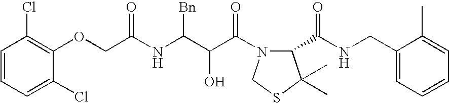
C1(OCC(NC(C(C(=O)N2C(C(NCC3=CC=CC=C3C)=O)C(C)(C)SC2)O)[Bn])=O)=C(Cl)C=CC=C1Cl
